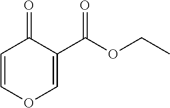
C1=COC=C(C(OCC)=O)C1=O
